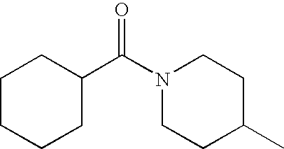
C1CCCC(C(N2CCC(C)CC2)=O)C1
